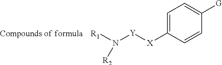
C1=C([X][Y]N([R1])[R2])C=CC([G])=C1
